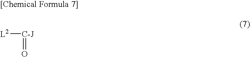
[L2][C-J]=O
